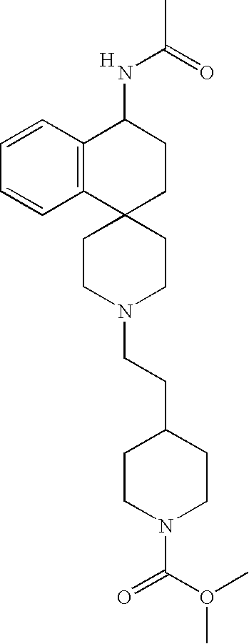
C(CC1CCN(C(O(C)C)=O)CC1)N1CCC2(CC1)CCC(NC(C)=O)C1=C2C=CC=C1.[H]
